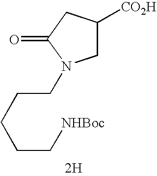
C1([CO2H])CN(CCCCC[NHBoc])C(=O)C1.[2H]
